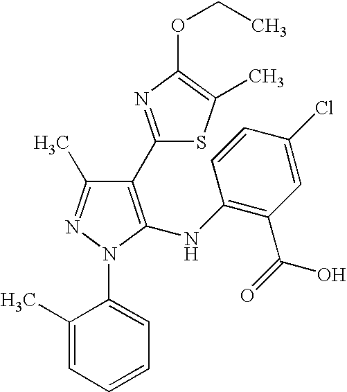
C1(C2=NC(OCC)=C(C)S2)=C(NC2=C(C(=O)O)C=C(Cl)C=C2)N(C2=CC=CC=C2C)N=C1C
